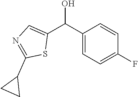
C1=C(C(C2=CN=C(C3CC3)S2)O)C=CC(F)=C1
